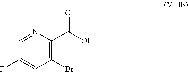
C1=NC(C([OH])=O)=C(Br)C=C1F
